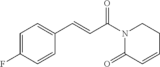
C1=C(F)C=CC(C=CC(N2C(=O)C=CCC2)=O)=C1
